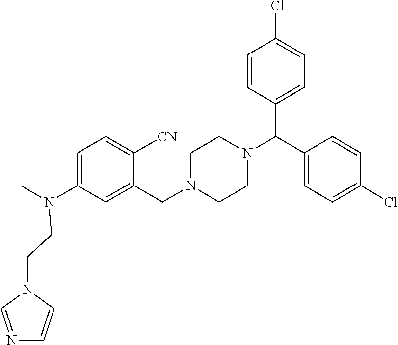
C1=C(N(CCN2C=NC=C2)C)C=C(CN2CCN(C(C3=CC=C(Cl)C=C3)C3=CC=C(Cl)C=C3)CC2)C([CN])=C1
